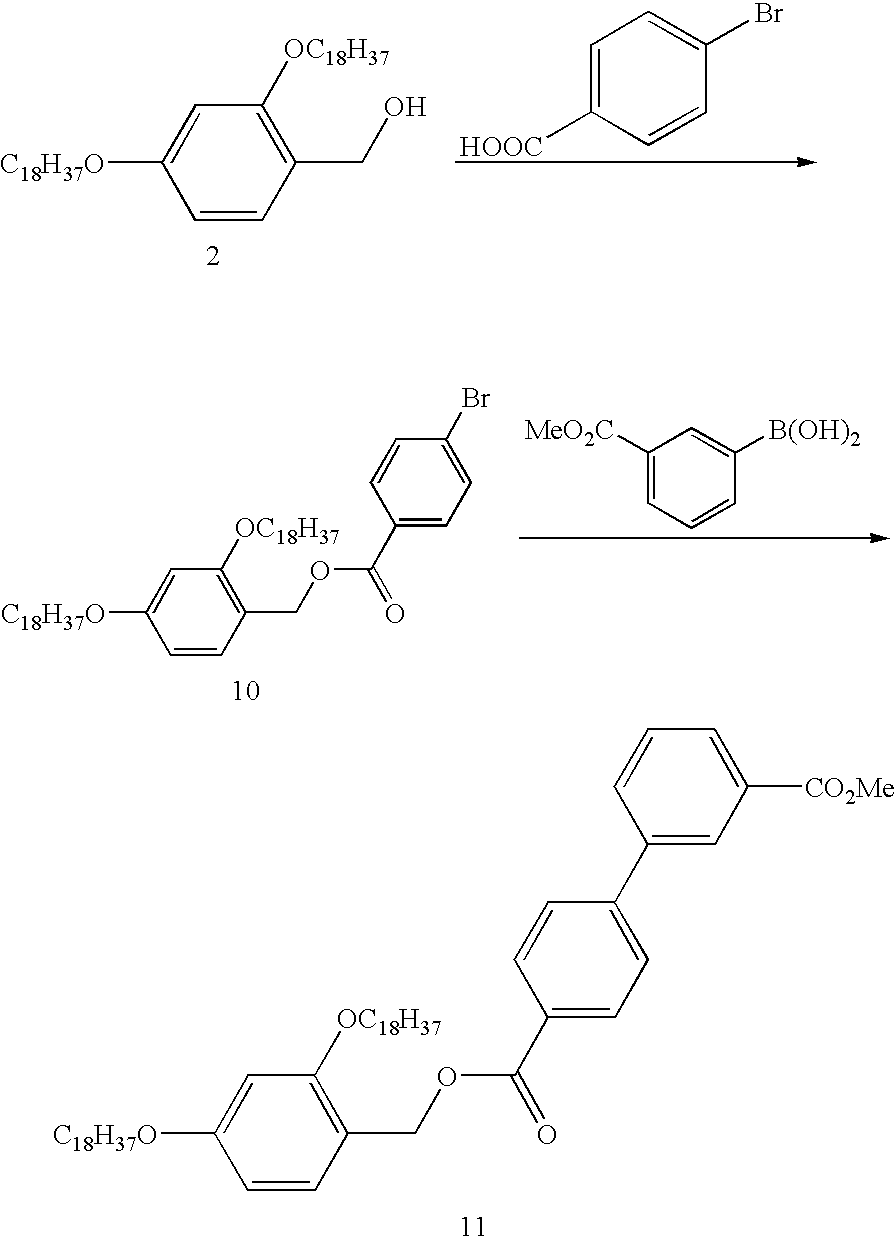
C1=C([C18H37O])C=CC(CO)=C1[OC18H37].C1=C([HOOC])C=CC(Br)=C1.C1=C([MeO2C])C=C([B(OH)2])C=C1.C1=C([C18H37O])C=CC(COC(C2=CC=C(Br)C=C2)=O)=C1[OC18H37].C1=C([C18H37O])C=CC(COC(C2=CC=C(C3=CC([CO2Me])=CC=C3)C=C2)=O)=C1[OC18H37]
